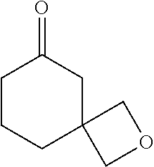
C1CCC2(CC1=O)COC2
